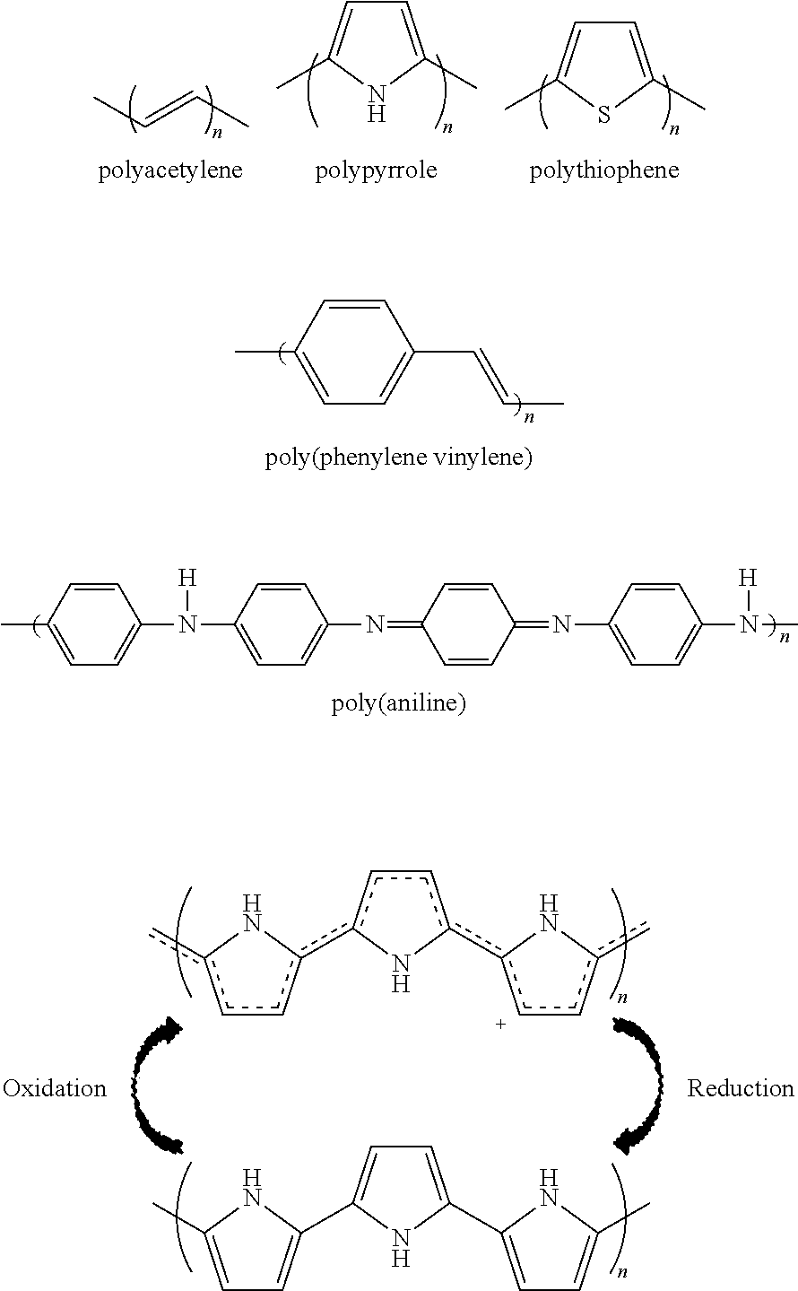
C1=C(C)NC(C)=C1.CC=CC.C1=C(C)SC(C)=C1.C1(C)=CC=C(C=CC)C=C1.c1cc(c2ccc(c3[c+]cc(c)N3)N2)Nc1c.C1=C(C)NC(C2=CC=C(C3=CC=C(C)N3)N2)=C1.C1(C)=CC=C(N(C2=CC=C(N=C3C=CC(=NC4=CC=C(N([H])C)C=C4)C=C3)C=C2)[H])C=C1
